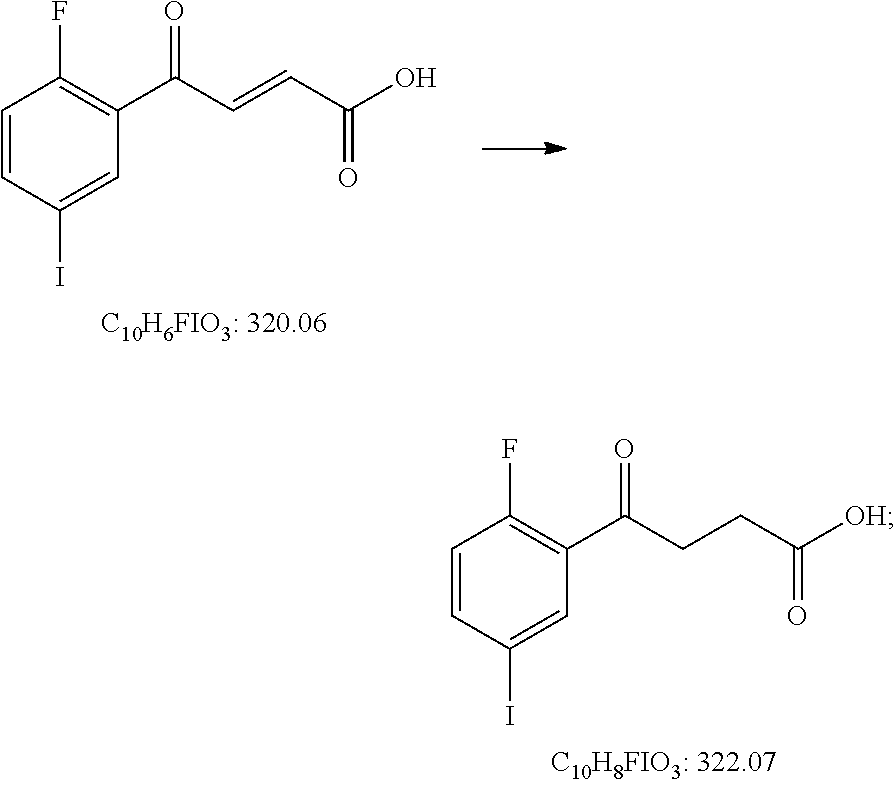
C1=CC(I)=CC(C(=O)C=CC(O)=O)=C1F.C1=CC(I)=CC(C(=O)CCC([OH])=O)=C1F
